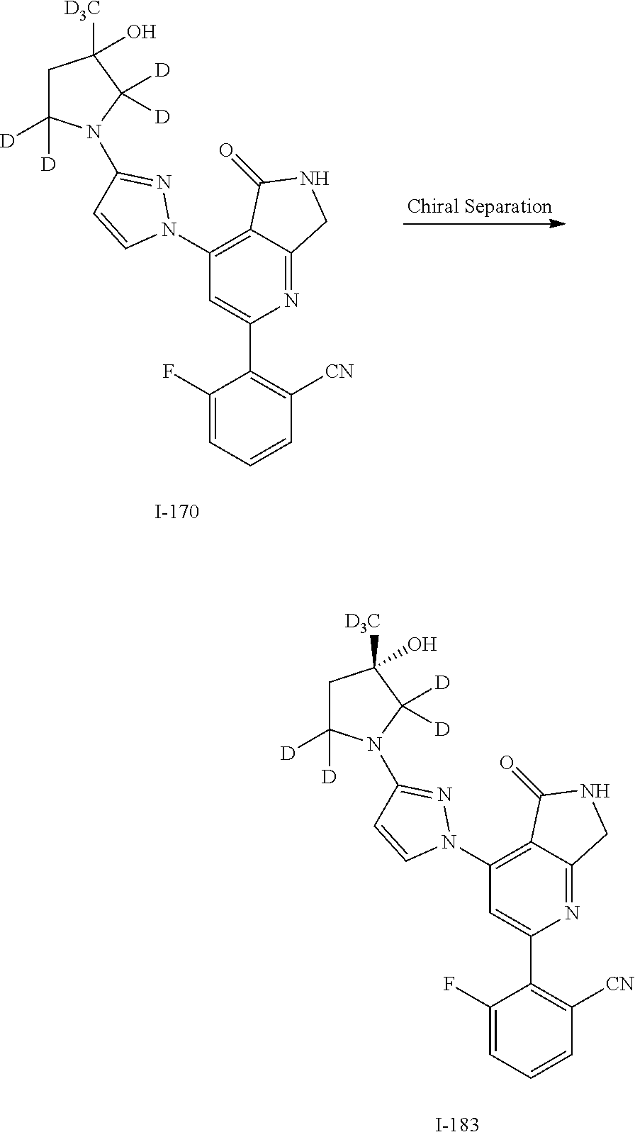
C1=CN(C2=C3C(=NC(C4=C([CN])C=CC=C4F)=C2)CNC3=O)N=C1N1C([D])([D])CC([D3C])(O)C1([D])[D].C1=CN(C2=C3C(=NC(C4=C([CN])C=CC=C4F)=C2)CNC3=O)N=C1N1C([D])([D])CC([D3C])(O)C1([D])[D]
